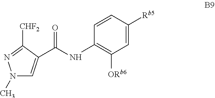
O=C(NC1=C([ORb6])C=C([Rb5])C=C1)C1=CN(C)N=C1[CHF2]
